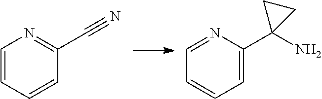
C1=CC=CC(C#N)=N1.C1=NC(C2(N)CC2)=CC=C1
